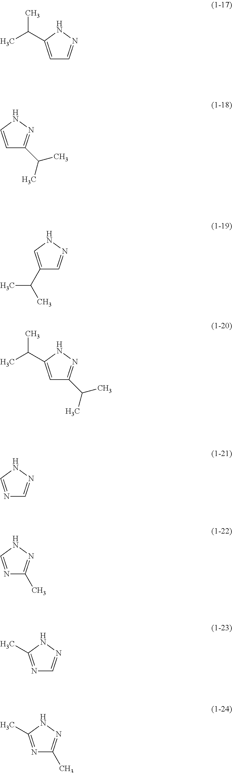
C1=C(C(C)C)NN=C1.C1=CNN=C1C(C)C.C1(C(C)C)=CNN=C1.C1=C(C(C)C)NN=C1C(C)C.N1=CNN=C1.N1=CNN=C1C.N1=C(C)NN=C1.N1=C(C)NN=C1C
